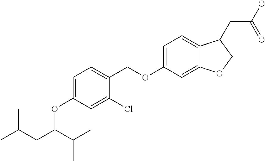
C1=C(OC(CC(C)C)C(C)C)C=C(Cl)C(COC2=CC=C3C(=C2)OCC3CC(O)=O)=C1
